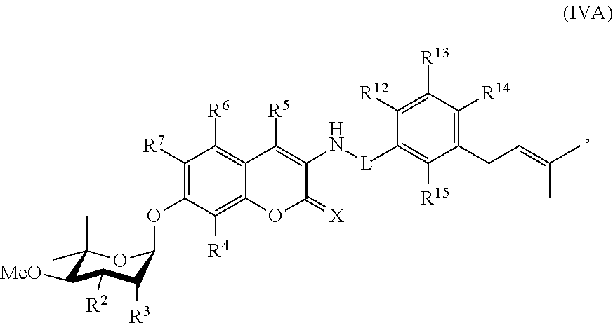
C1([R7])=C(OC2C([R3])C([R2])C([MeO])C(C)(C)O2)C([R4])=C2C(=C1[R6])C([R5])=C(N[L]C1=C([R15])C(CC=C(C)C)=C([R14])C([R13])=C1[R12])C(=[X])O2
